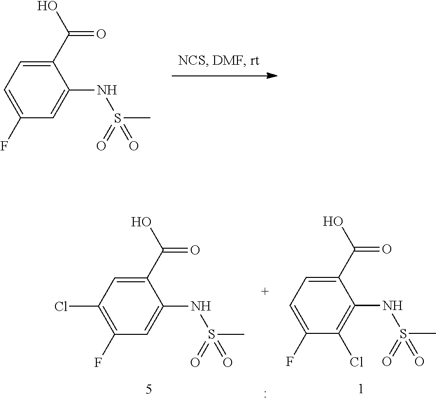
C1(C(O)=O)=CC=C(F)C(Cl)=C1NS(C)(=O)=O.C1(C(O)=O)=CC(Cl)=C(F)C=C1NS(C)(=O)=O.C1(C(O)=O)=CC=C(F)C=C1NS(C)(=O)=O
